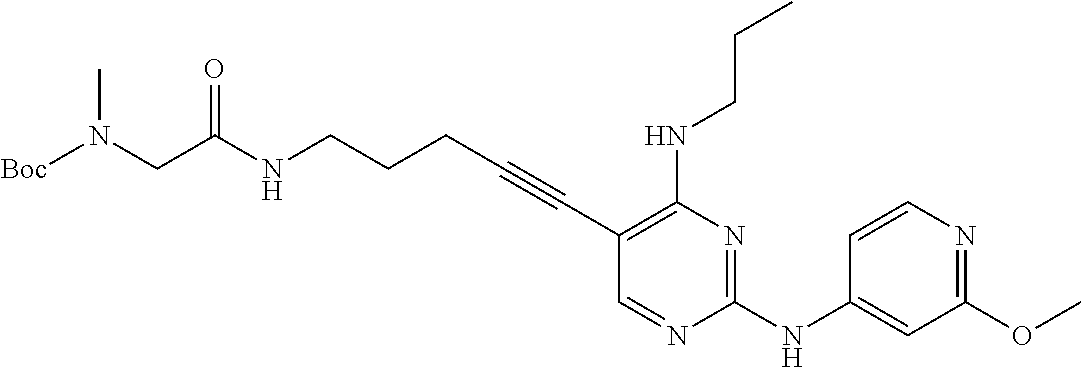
N(CCCC#CC1=C(NCCC)N=C(NC2=CC(OC)=NC=C2)N=C1)C(=O)CN([Boc])C
